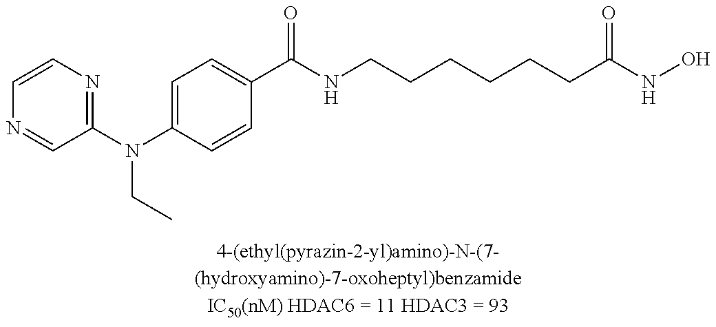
C1=CN=C(N(C2=CC=C(C(NCCCCCCC(NO)=O)=O)C=C2)CC)C=N1
